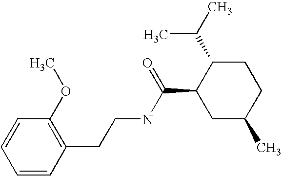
C1=CC(CCNC(C2CC(C)CCC2C(C)C)=O)=C(OC)C=C1
